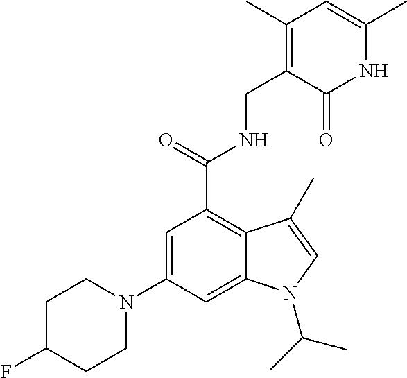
C1(N2CCC(F)CC2)=CC(C(=O)NCC2=C(C)C=C(C)NC2=O)=C2C(=C1)N(C(C)C)C=C2C
